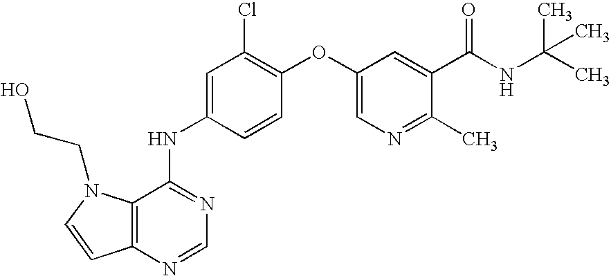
C12=C(N=CN=C1NC1=CC(Cl)=C(OC3=CN=C(C)C(C(NC(C)(C)C)=O)=C3)C=C1)C=CN2CCO
